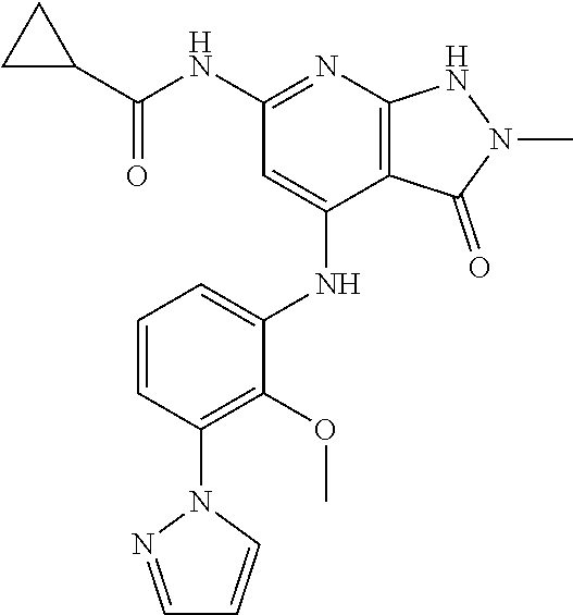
N(C1=NC2=C(C(NC3=CC=CC(N4N=CC=C4)=C3OC)=C1)C(=O)N(C)N2)C(C1CC1)=O
